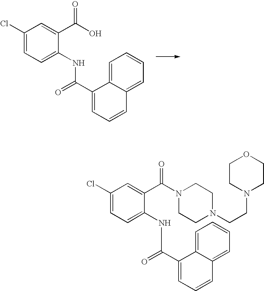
C1(Cl)=CC=C(NC(C2=CC=CC3=CC=CC=C23)=O)C(C(O)=O)=C1.C1(Cl)=CC=C(NC(C2=CC=CC3=CC=CC=C23)=O)C(C(N2CCN(CCN3CCOCC3)CC2)=O)=C1
